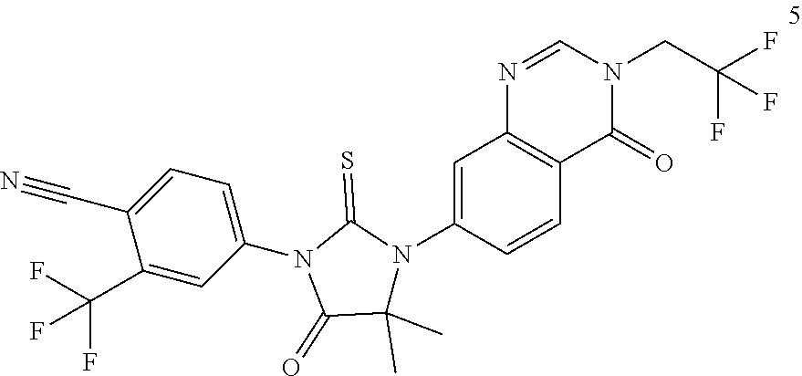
C1(C(F)(F)F)=CC(N2C(=O)C(C)(C)N(C3=CC4=C(C=C3)C(=O)N(CC(F)(F)F)C=N4)C2=S)=CC=C1C#N
